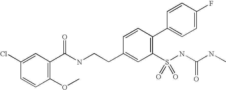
C1(C(NCCC2=CC(S(NC(NC)=O)(=O)=O)=C(C3=CC=C(F)C=C3)C=C2)=O)=C(OC)C=CC(Cl)=C1
